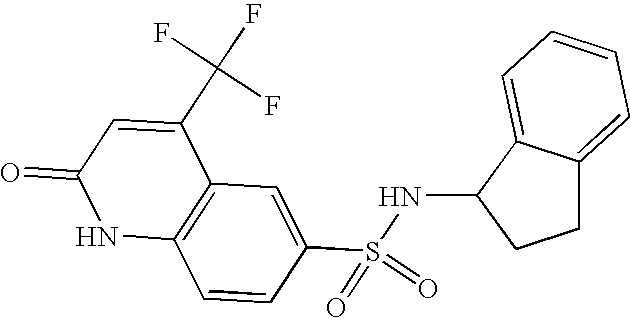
C12=C(C=C(S(=O)(=O)NC3CCC4=CC=CC=C43)C=C1)C(C(F)(F)F)=CC(=O)N2
